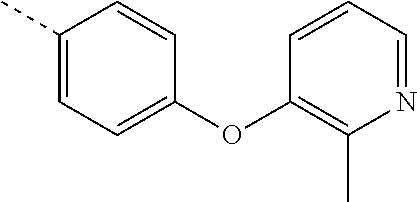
O(C1=C(C)N=CC=C1)C1=CC=C(C)C=C1
